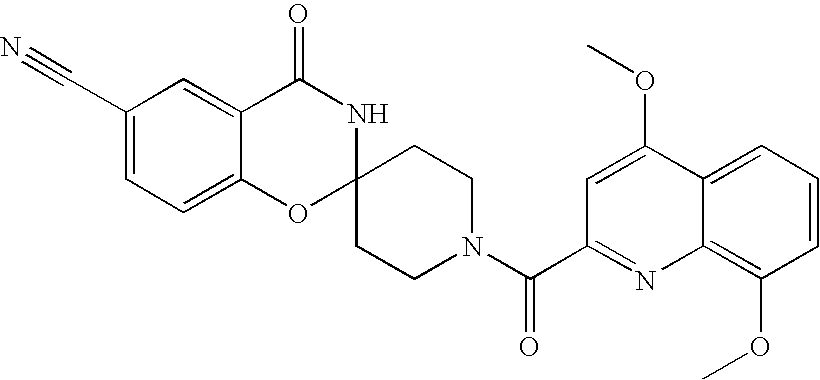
C1(C#N)=CC=C2C(=C1)C(=O)NC1(O2)CCN(C(=O)C2=NC3=C(OC)C=CC=C3C(OC)=C2)CC1
